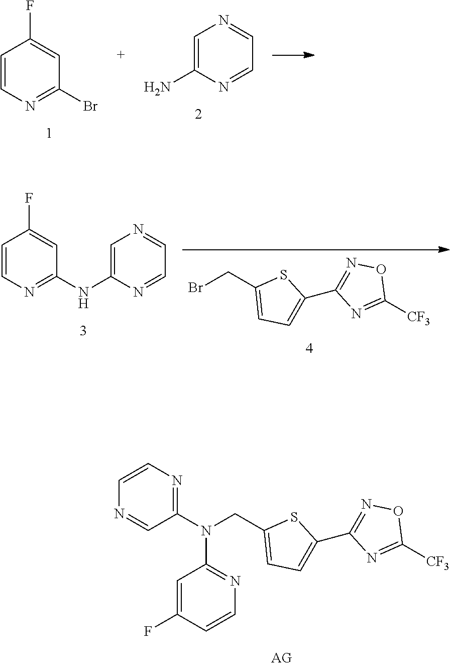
C1=C(N)N=CC=N1.C1=CN=C(Br)C=C1F.N1=C(N(CC2=CC=C(C3=NOC([CF3])=N3)S2)C2=NC=CC(F)=C2)C=NC=C1.BrCC1=CC=C(C2=NOC([CF3])=N2)S1.C1=CN=C(NC2=CN=CC=N2)C=C1F
